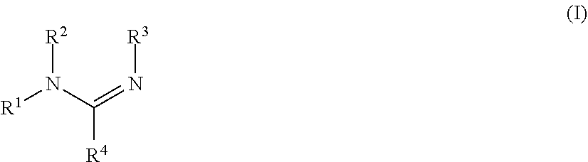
[R1]N(C(=N[R3])[R4])[R2]
